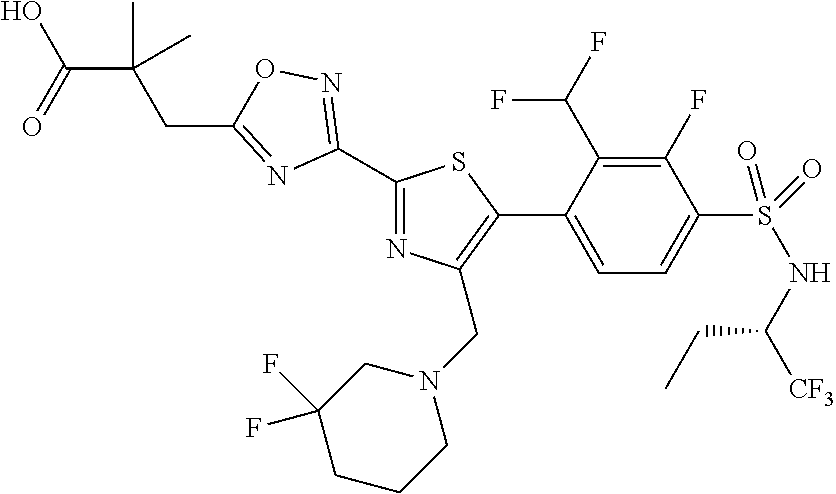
C1(F)=C(C(F)F)C(C2=C(CN3CC(F)(F)CCC3)N=C(C3=NOC(CC(C(O)=O)(C)C)=N3)S2)=CC=C1S(=O)(NC([CF3])CC)=O
